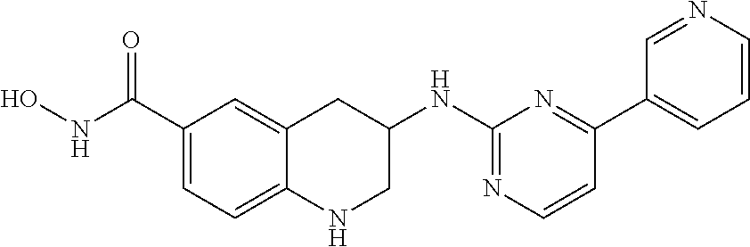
C1(C(NO)=O)=CC=C2C(=C1)CC(NC1=NC=CC(C3=CC=CN=C3)=N1)CN2
